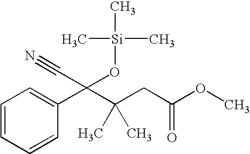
C1=CC=CC(C(C(CC(OC)=O)(C)C)(C#N)O[Si](C)(C)C)=C1
